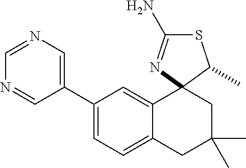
N1=CC(C2=CC=C3C(=C2)C2(CC(C)(C)C3)N=C(N)SC2C)=CN=C1
